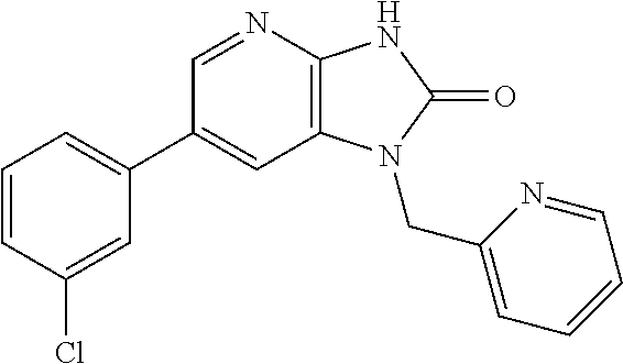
C1(C2=CC=CC(Cl)=C2)=CC2=C(N=C1)NC(=O)N2CC1=CC=CC=N1
